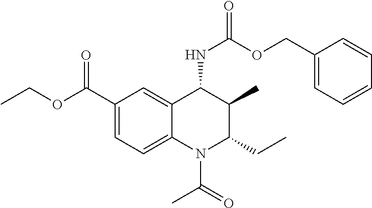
C1(C(=O)OCC)=CC=C2C(=C1)C(NC(=O)OCC1=CC=CC=C1)C(C)C(CC)N2C(=O)C
